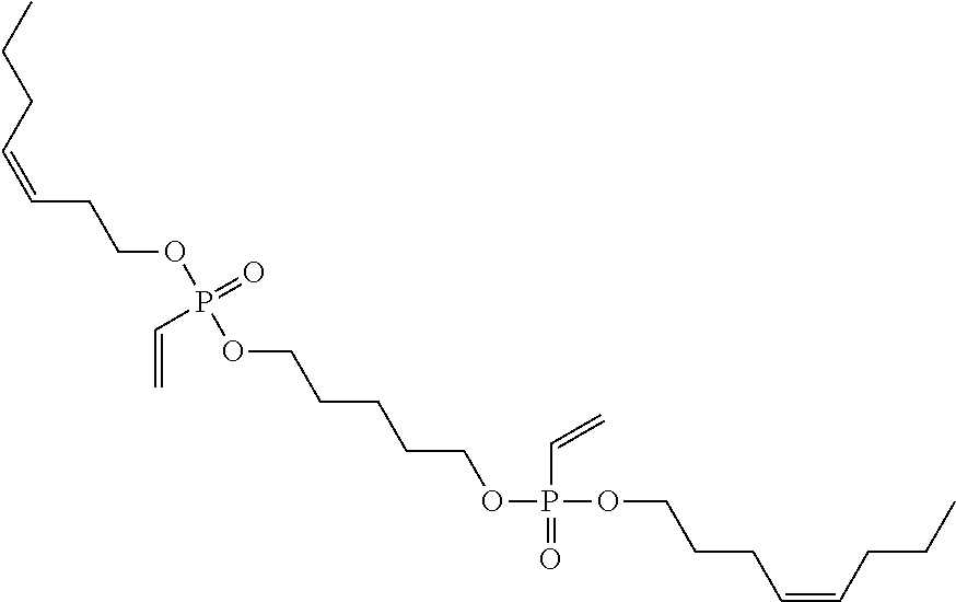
C(=CCCC)CCCOP(OCCCCCOP(OCCC=CCCC)(C=C)=O)(=O)C=C
